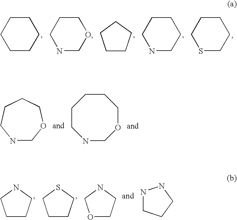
C1CCCCC1.C1CCNCO1.C1CCCC1.N1CCCCC1.S1CCCCC1.N1COCCCC1.N1COCCCCC1.C1CCNC1.C1CCSC1.O1CCNC1.N1CCCN1
